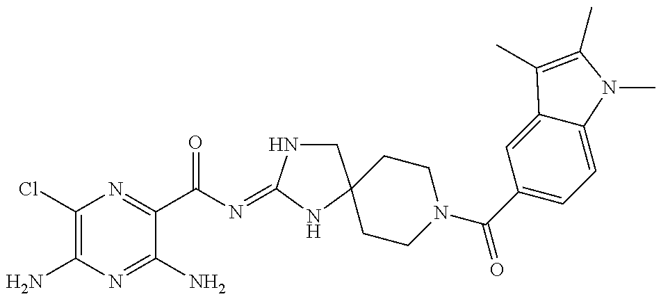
C1(Cl)=C(N)N=C(N)C(C(N=C2NCC3(N2)CCN(C(C2=CC=C4C(=C2)C(C)=C(C)N4C)=O)CC3)=O)=N1
